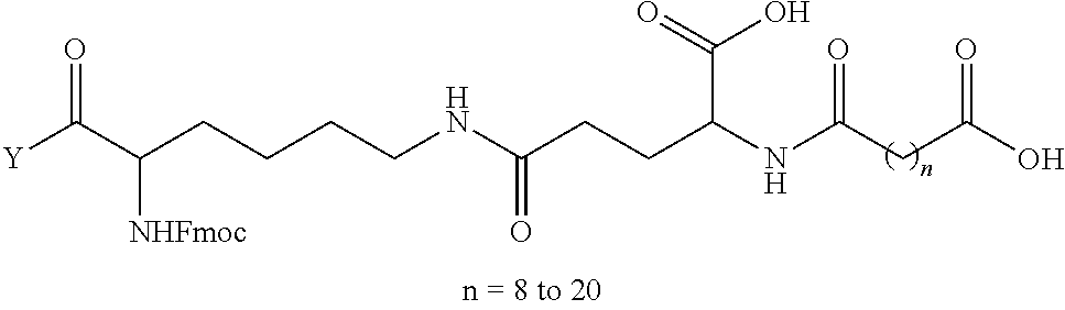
C(C(CCC(NCCCCC(C([Y])=O)[NHFmoc])=O)NC(CC(O)=O)=O)(=O)O
